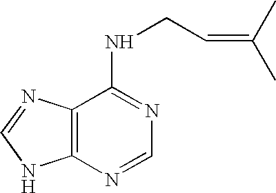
C12=C(N=CN1)C(NCC=C(C)C)=NC=N2
